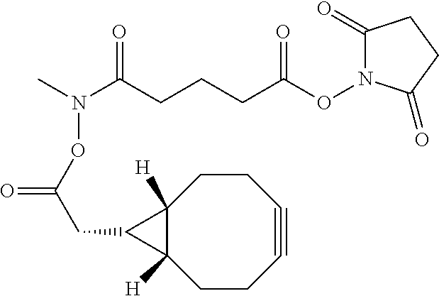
C1(=O)N(OC(CCCC(N(C)OC(CC2C3([H])C2([H])CCC#CCC3)=O)=O)=O)C(=O)CC1
